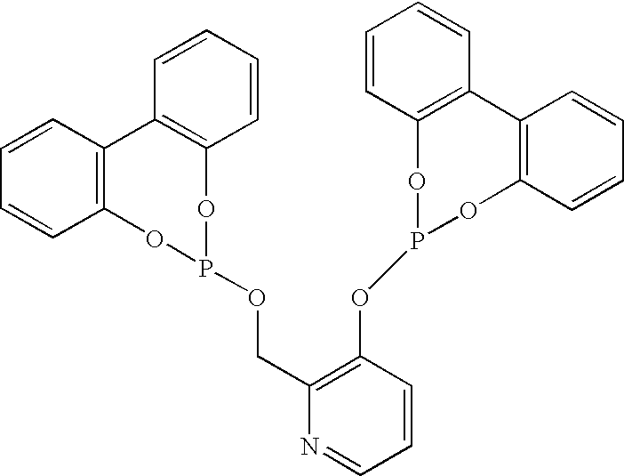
C1=CC=CC2=C1C1=C(C=CC=C1)OP(OCC1=C(OP3OC4=C(C=CC=C4)C4=C(O3)C=CC=C4)C=CC=N1)O2
